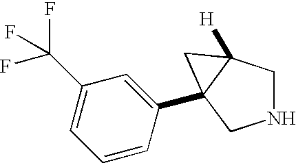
N1CC2([H])C(C3=CC(C(F)(F)F)=CC=C3)(C1)C2
